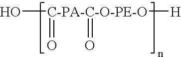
O[C-PA-C-O-PE-O](=O)([H])=O
